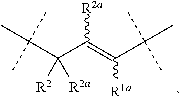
C(C(C(=C(C(C)(C)C)[R1a])[R2a])([R2a])[R2])(C)(C)C
